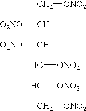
C(C(C([O2NO])C(C([ONO2])C[ONO2])[ONO2])[O2NO])[ONO2]
